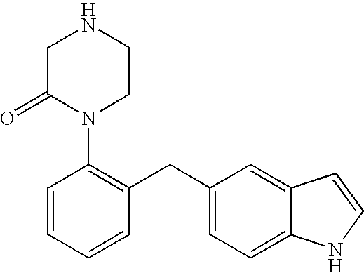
C1=CC=CC(CC2=CC=C3C(=C2)C=CN3)=C1N1CCNCC1=O
